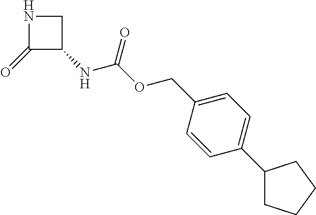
C1(=O)C(NC(OCC2=CC=C(C3CCCC3)C=C2)=O)CN1
